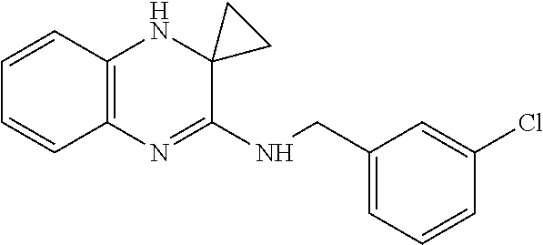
C1=CC2=C(C=C1)N=C(NCC1=CC=CC(Cl)=C1)C1(N2)CC1
